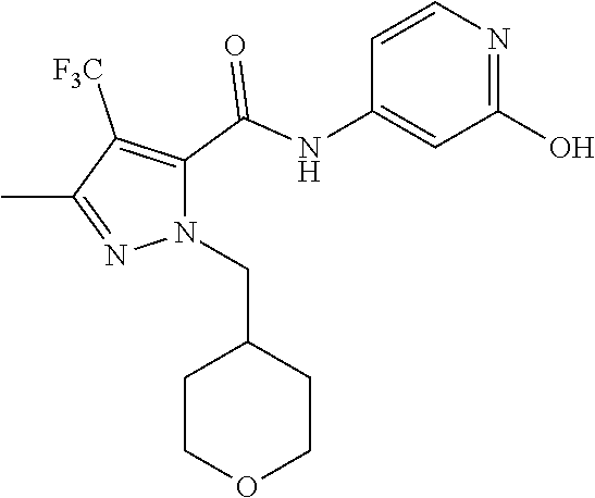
C1=CN=C(O)C=C1NC(=O)C1=C([F3C])C(C)=NN1CC1CCOCC1
